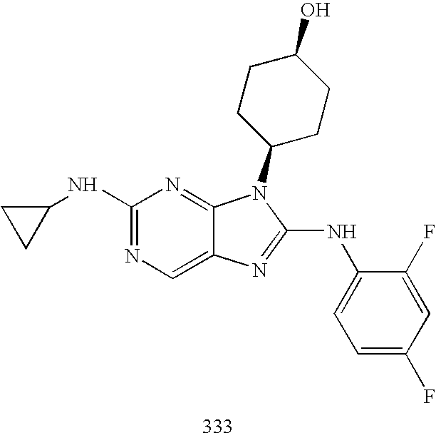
C1(NC2CC2)=NC=C2C(=N1)N(C1CCC(O)CC1)C(NC1=CC=C(F)C=C1F)=N2
